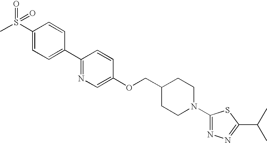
C1(S(C)(=O)=O)=CC=C(C2=NC=C(OCC3CCN(C4=NN=C(C(C)C)S4)CC3)C=C2)C=C1
